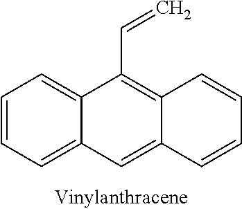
C1=CC=C2C(=C1)C(C=C)=C1C(=C2)C=CC=C1
